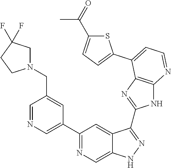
C1=NC=C(C2=NC=C3C(=C2)C(C2=NC4=C(N2)N=CC=C4C2=CC=C(C(=O)C)S2)=NN3)C=C1CN1CC(F)(F)CC1
